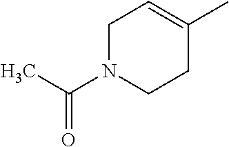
C1N(C(C)=O)CCC(C)=C1
